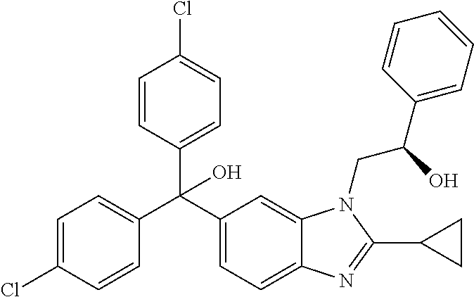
C1=C(Cl)C=CC(C(C2=CC=C3C(=C2)N(CC(O)C2=CC=CC=C2)C(C2CC2)=N3)(C2=CC=C(Cl)C=C2)O)=C1
